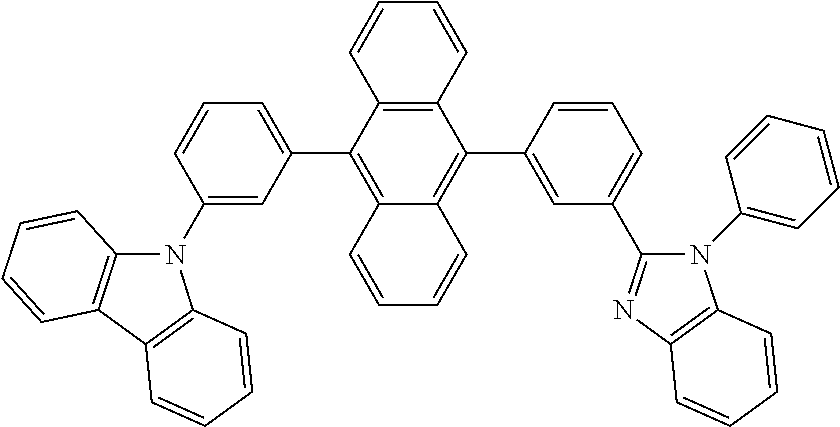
C1=CC2=C(C=C1)C(C1=CC=CC(N3C4=C(C5=C3C=CC=C5)C=CC=C4)=C1)=C1C(=C2C2=CC(C3=NC4=C(N3C3=CC=CC=C3)C=CC=C4)=CC=C2)C=CC=C1
